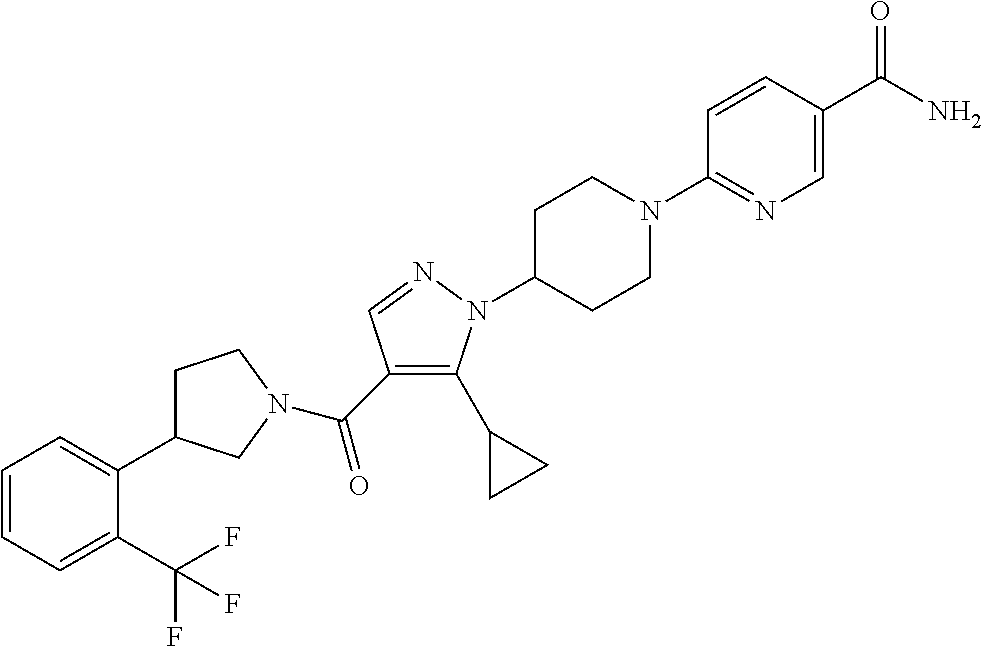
C(C1=C(C2CC2)N(C2CCN(C3=NC=C(C(N)=O)C=C3)CC2)N=C1)(=O)N1CC(C2=CC=CC=C2C(F)(F)F)CC1
